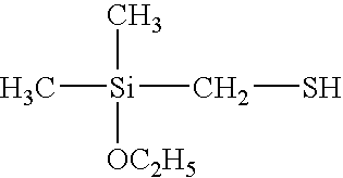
C[Si](CS)([OC2H5])C
